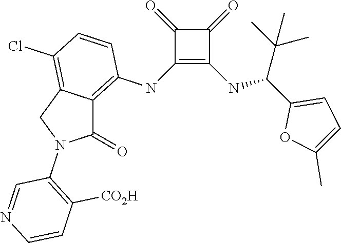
C1(NC2=C3C(=C(Cl)C=C2)CN(C2=C([CO2H])C=CN=C2)C3=O)=C(NC(C2=CC=C(C)O2)C(C)(C)C)C(=O)C1=O
